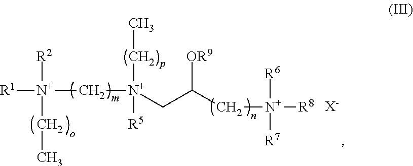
[R1][N+](C[N+](CC)([R5])CC(C[N+]([R6])([R7])[R8])[OR9])([R2])CC.[X-]
